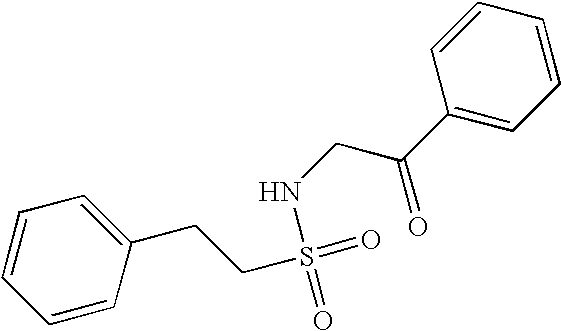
C(S(=O)(=O)NCC(=O)C1=CC=CC=C1)CC1=CC=CC=C1
